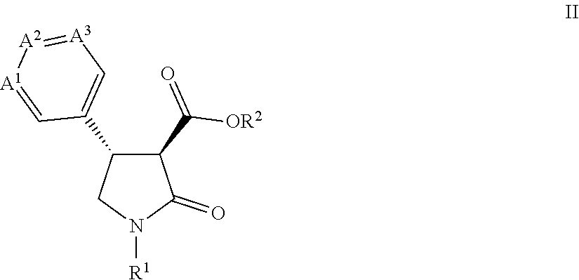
C1(C([OR2])=O)C(C2=C[A3]=[A2][A1]=C2)CN([R1])C1=O
